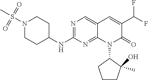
N1(S(C)(=O)=O)CCC(NC2=NC=C3C(=N2)N(C2CCCC2(C)O)C(=O)C(C(F)F)=C3)CC1
